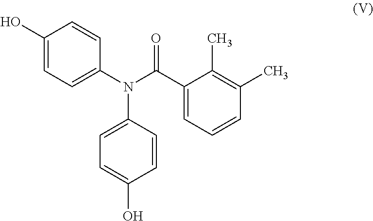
C1=C(N(C(C2=CC=CC(C)=C2C)=O)C2=CC=C(O)C=C2)C=CC(O)=C1
